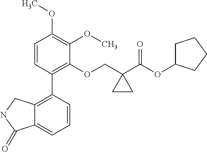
C1=CC(C2=C3C(=CC=C2)C(=O)NC3)=C(OCC2(C(OC3CCCC3)=O)CC2)C(OC)=C1OC
